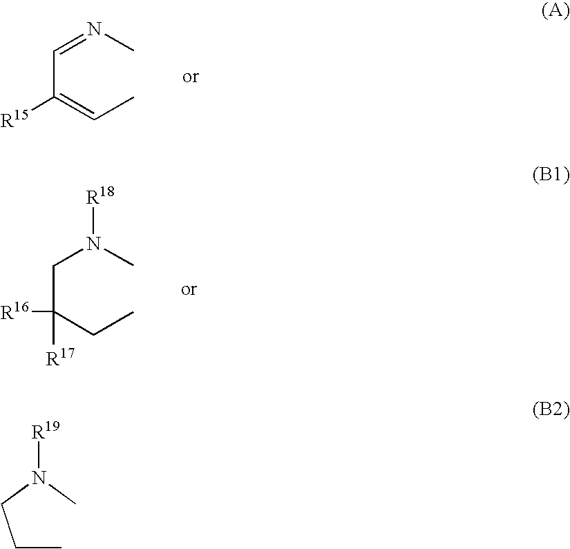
C(C(=CC)[R15])=NC.C(C(CC)([R16])[R17])N(C)[R18].C(C)CN(C)[R19]
